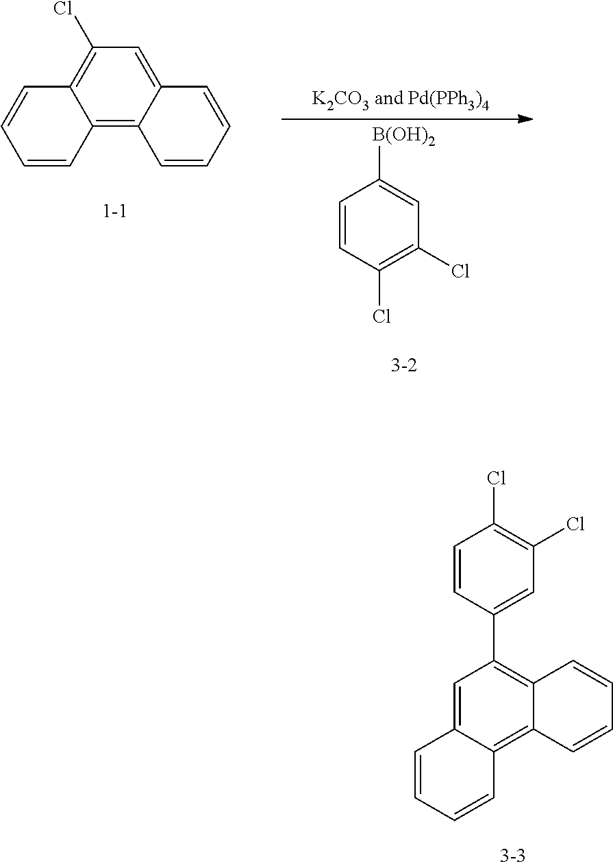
C12=C3C(=CC(Cl)=C1C=CC=C2)C=CC=C3.C1=CC(Cl)=C(Cl)C=C1[B(OH)2].C1=C(C2=C3C=CC=CC3=C3C=CC=CC3=C2)C=CC(Cl)=C1Cl
